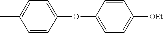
CC1=CC=C(OC2=CC=C([OEt])C=C2)C=C1
